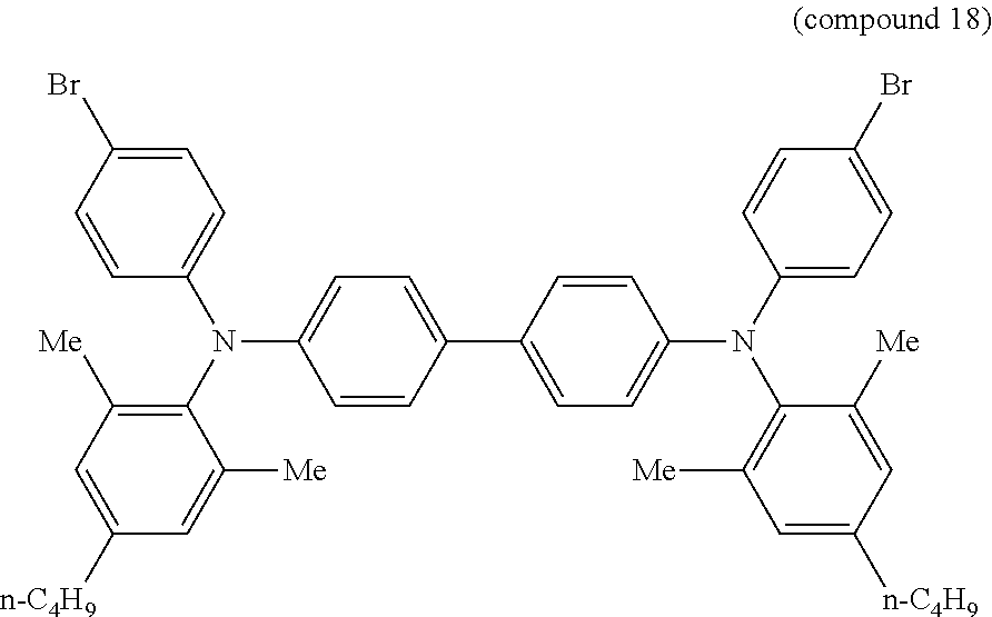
C1=C(C2=CC=C(N(C3=CC=C(Br)C=C3)C3=C([Me])C=C([n-C4H9])C=C3[Me])C=C2)C=CC(N(C2=CC=C(Br)C=C2)C2=C([Me])C=C([n-C4H9])C=C2[Me])=C1
